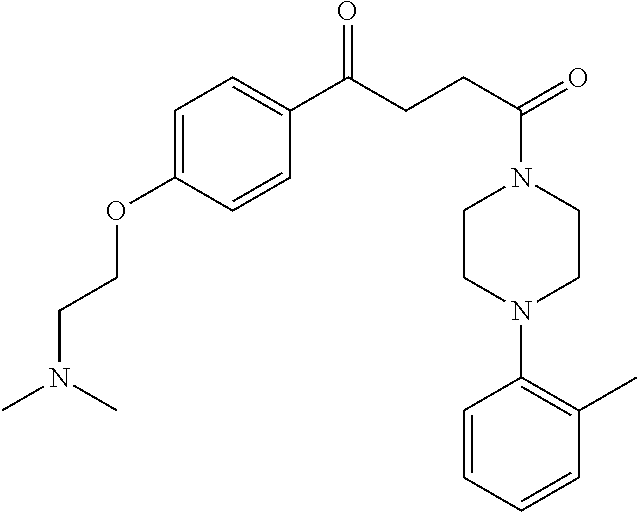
C(CCC(C1=CC=C(OCCN(C)C)C=C1)=O)(N1CCN(C2=C(C)C=CC=C2)CC1)=O
